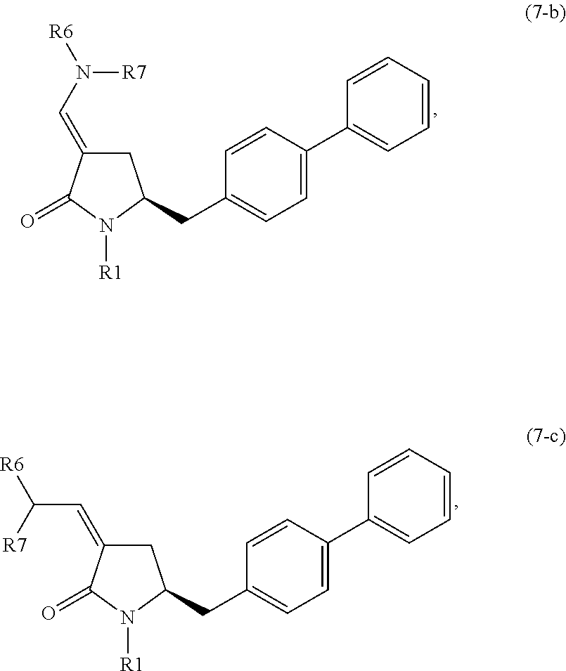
C1C(=CN([R6])[R7])C(=O)N([R1])C1CC1=CC=C(C2=CC=CC=C2)C=C1.C1C(=CC([R6])[R7])C(=O)N([R1])C1CC1=CC=C(C2=CC=CC=C2)C=C1
